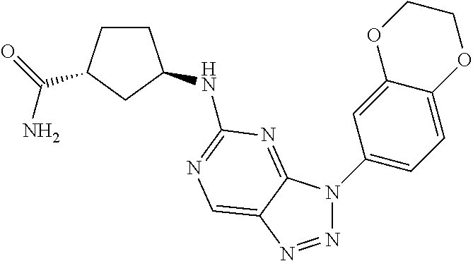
N1=NC2=CN=C(NC3CCC(C(=O)N)C3)N=C2N1C1=CC=C2C(=C1)OCCO2
